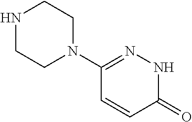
N1N=C(N2CCNCC2)C=CC1=O
